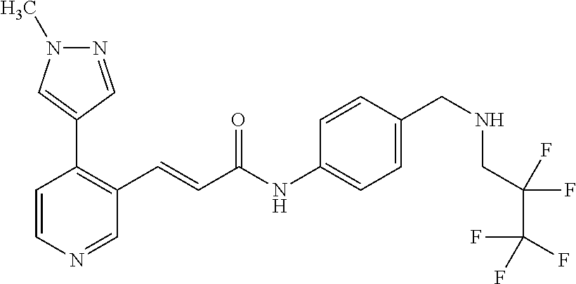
C1=CN=CC(C=CC(=O)NC2=CC=C(CNCC(F)(F)C(F)(F)F)C=C2)=C1C1=CN(C)N=C1
